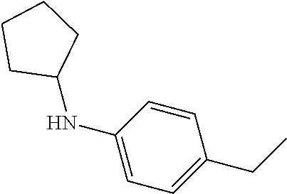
C1=CC(NC2CCCC2)=CC=C1CC
